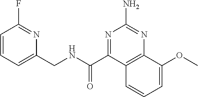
C1=CC=C(CNC(=O)C2=NC(N)=NC3=C2C=CC=C3OC)N=C1F
